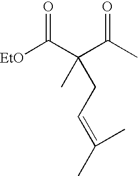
[EtO]C(C(C(C)=O)(C)CC=C(C)C)=O
